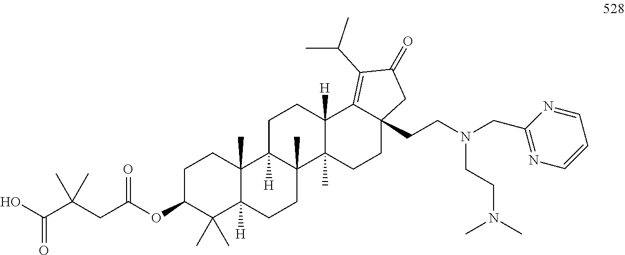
C1C(OC(CC(C(O)=O)(C)C)=O)C(C)(C)C2([H])C(C)(C1)C1([H])C(C)(CC2)C2(C)C([H])(CC1)C1=C(C(C)C)C(=O)CC1(CCN(CC1=NC=CC=N1)CCN(C)C)CC2
